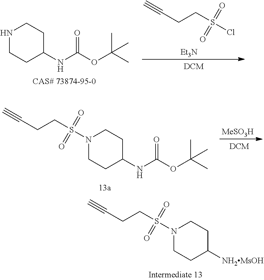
C(CS(Cl)(=O)=O)C#C.[Et3N].N1CCC(NC(OC(C)(C)C)=O)CC1.N1(S(CCC#C)(=O)=O)CCC(NC(OC(C)(C)C)=O)CC1.[MeSO3H].N1(S(CCC#C)(=O)=O)CCC([NH2MsOH])CC1
